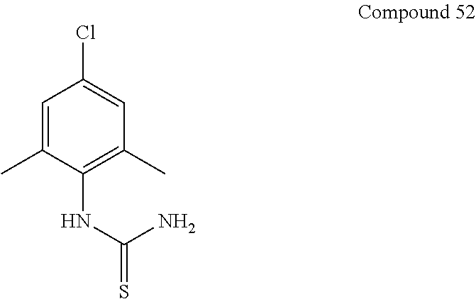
C1=C(C)C(NC(=S)N)=C(C)C=C1Cl
